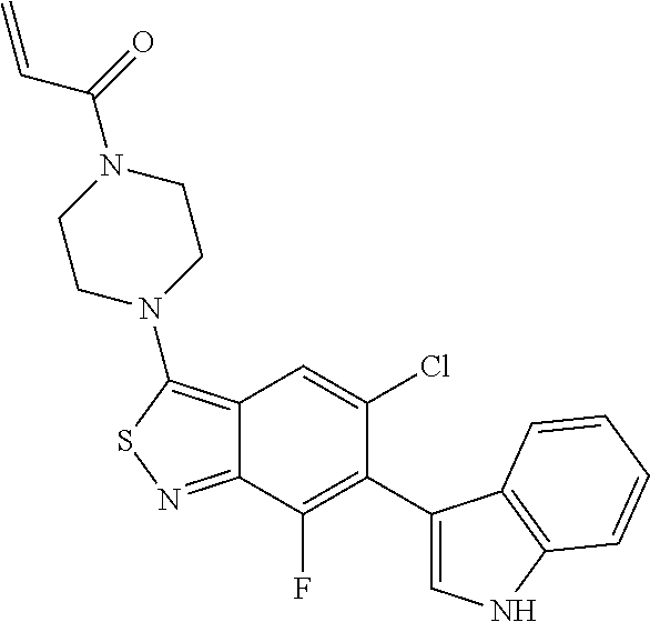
C12=C(N3CCN(C(=O)C=C)CC3)SN=C1C(F)=C(C1=CNC3=C1C=CC=C3)C(Cl)=C2
